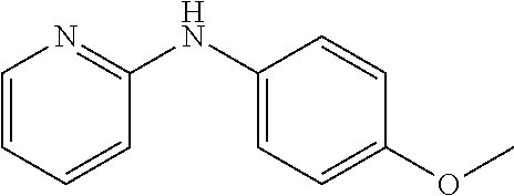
C1=CC=CC(NC2=CC=C(OC)C=C2)=N1
